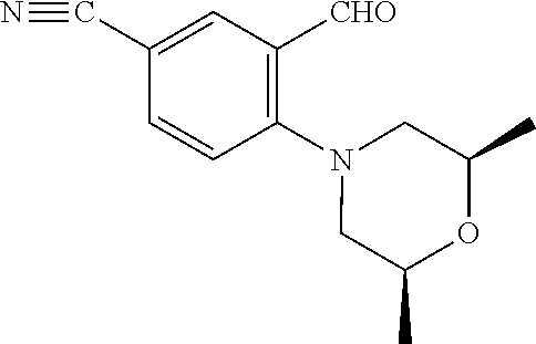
C1(N2CC(C)OC(C)C2)=C([CHO])C=C(C#N)C=C1
